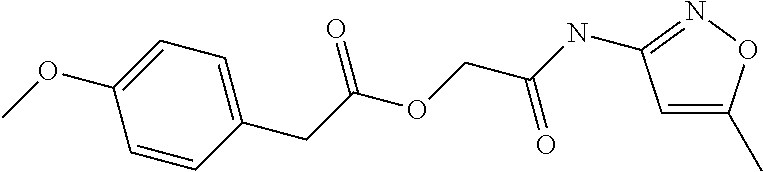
C(C(OCC(NC1=NOC(C)=C1)=O)=O)C1=CC=C(OC)C=C1
